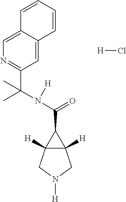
C(C1C2([H])C1([H])CN([H])C2)(=O)N(C(C)(C1=NC=C2C(=C1)C=CC=C2)C)[H].[H]Cl
